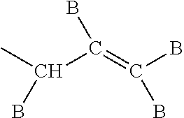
CC(C(=C(B)B)B)B
